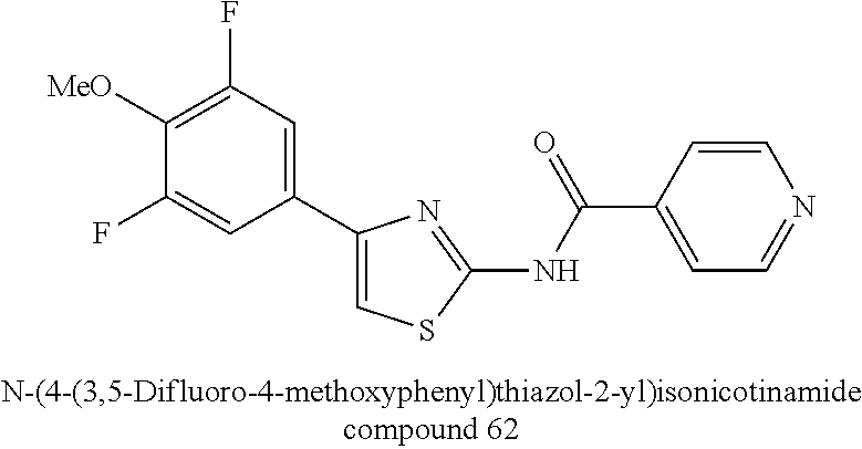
C1(C2=CSC(NC(=O)C3=CC=NC=C3)=N2)=CC(F)=C([MeO])C(F)=C1
